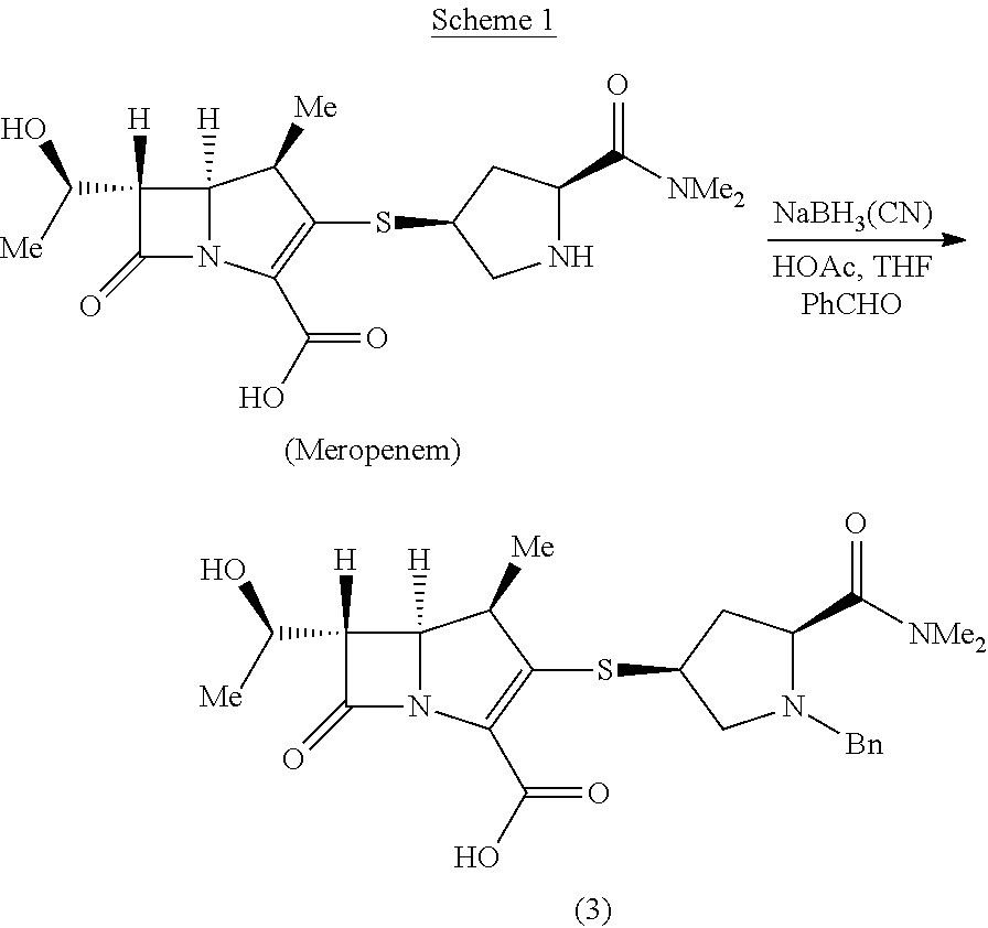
C12([H])N(C(C(O)=O)=C(SC3CNC(C([NMe2])=O)C3)C1[Me])C(=O)C2(C([Me])O)[H].[NaBH3(CN)].C12([H])N(C(C(O)=O)=C(SC3CN([Bn])C(C([NMe2])=O)C3)C1[Me])C(=O)C2(C([Me])O)[H]
